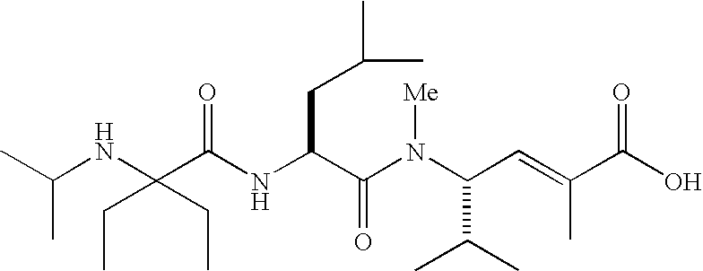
N(C(C(N(C(C(C)C)C=C(C)C(O)=O)[Me])=O)CC(C)C)C(C(NC(C)C)(CC)CC)=O
